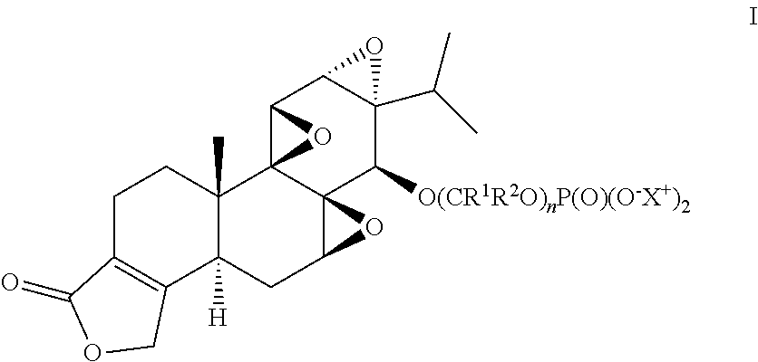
C1C2=C(C3([H])C(C)(C1)C14C5(C(C3)O5)C([O(CR1R2O)nP(O)(O-X+)2])C3(C(C)C)C(C1O4)O3)COC2=O
